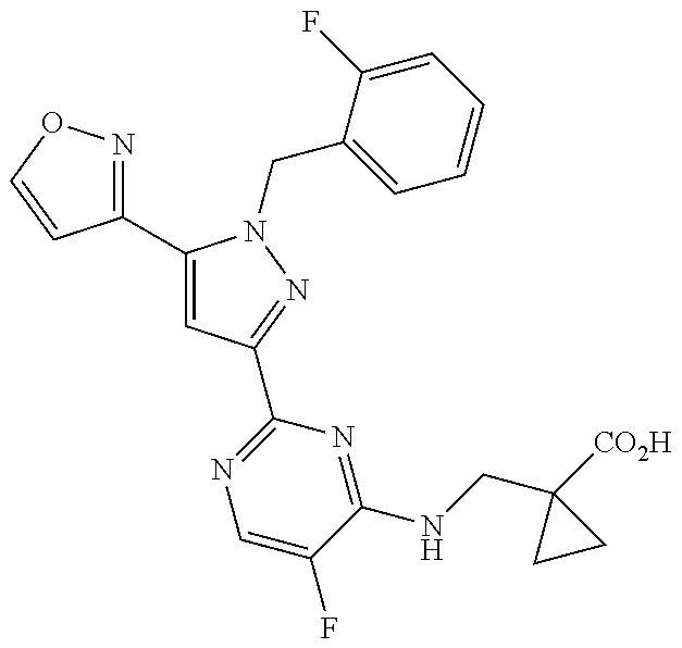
C1(C2=CC(C3=NC=C(F)C(NCC4([CO2H])CC4)=N3)=NN2CC2=CC=CC=C2F)=NOC=C1
